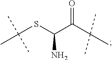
CC(SC(C(C(C)(C)C)=O)N)(C)C
